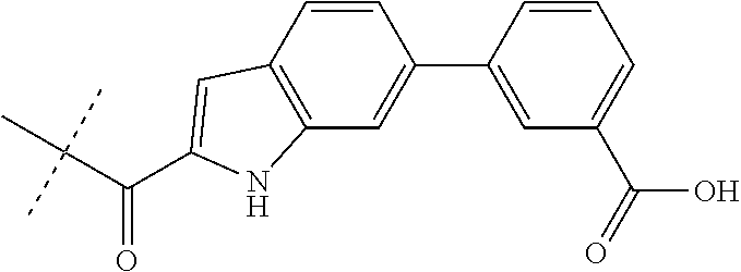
C(C(C)(C)C)(=O)C1=CC2=C(C=C(C3=CC(C(=O)O)=CC=C3)C=C2)N1
